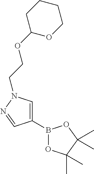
B1(C2=CN(CCOC3OCCCC3)N=C2)OC(C)(C)C(C)(C)O1
